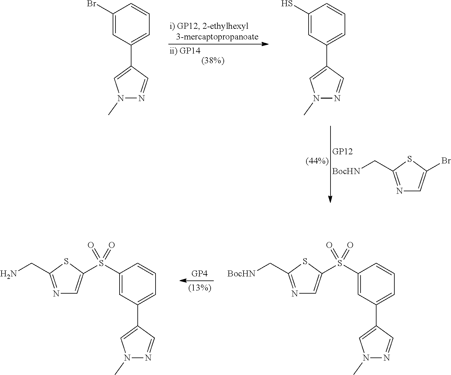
C1(S(C2=CN=C(CN)S2)(=O)=O)=CC(C2=CN(C)N=C2)=CC=C1.C1(S(C2=CN=C(C[BocHN])S2)(=O)=O)=CC(C2=CN(C)N=C2)=CC=C1.N1=C(C[BocHN])SC(Br)=C1.C1(Br)=CC(C2=CN(C)N=C2)=CC=C1.C1(S)=CC(C2=CN(C)N=C2)=CC=C1
